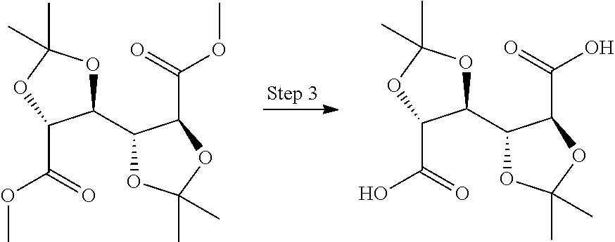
C1(C2OC(C)(C)OC2C(=O)OC)OC(C)(C)OC1C(=O)OC.C1(C2OC(C)(C)OC2C(=O)O)OC(C)(C)OC1C(=O)O
